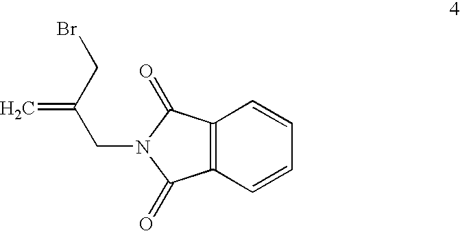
C12=C(C=CC=C1)C(=O)N(CC(=C)CBr)C2=O
